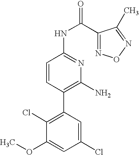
C1(C2=C(N)N=C(NC(=O)C3=NON=C3C)C=C2)=C(Cl)C(OC)=CC(Cl)=C1
